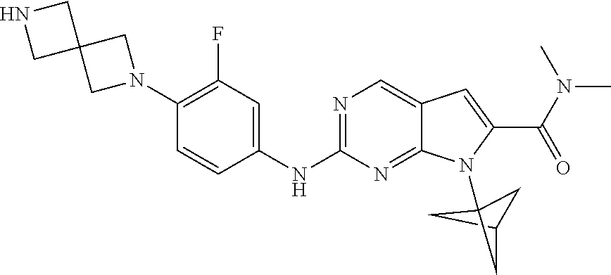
C1C2CC1(N1C3=NC(NC4=CC(F)=C(N5CC6(C5)CNC6)C=C4)=NC=C3C=C1C(N(C)C)=O)C2
